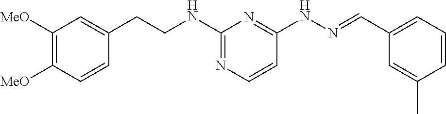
C1([MeO])=C([MeO])C=CC(CCNC2=NC=CC(NN=CC3=CC=CC(C)=C3)=N2)=C1
